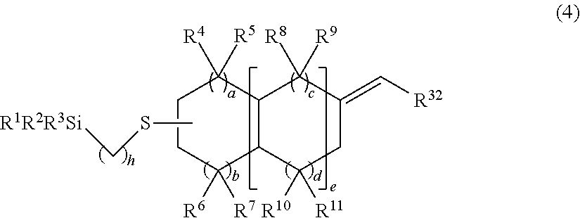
C1CC([R6])([R7])C2C(C1([R4])[R5])C([R8])([R9])C(=C[R32])CC2([R10])[R11].C([R1R2R3Si])SC
